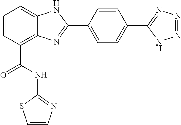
C1=CC(C(NC2=NC=CS2)=O)=C2C(=C1)NC(C1=CC=C(C3=NN=NN3)C=C1)=N2
